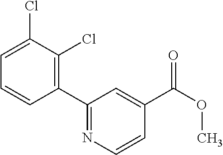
C1(C2=NC=CC(C(OC)=O)=C2)=C(Cl)C(Cl)=CC=C1
